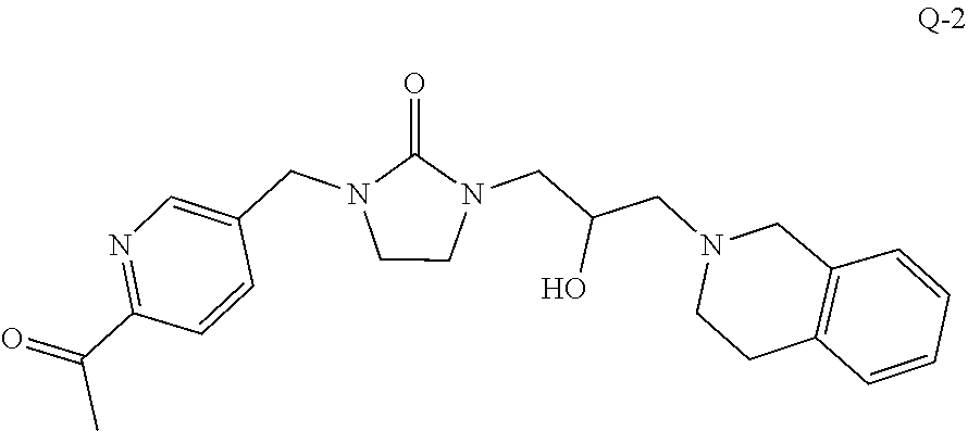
N1(CC(CN2CC3=C(C=CC=C3)CC2)O)C(=O)N(CC2=CN=C(C(=O)C)C=C2)CC1
